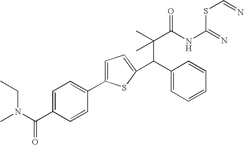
C(C(C)(C(NC(SC=N)=N)=O)C)(C1=CC=CC=C1)C1=CC=C(C2=CC=C(C(=O)N(C)CC)C=C2)S1
